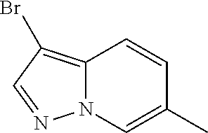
N12C(=C(Br)C=N1)C=CC(C)=C2
